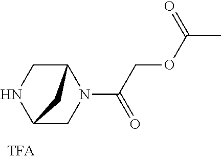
C12CNC(CN1C(COC(C)=O)=O)C2
